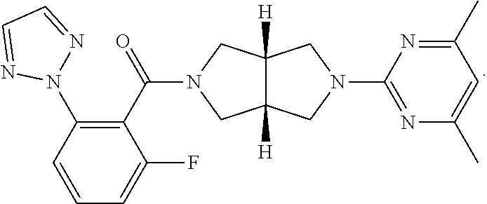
C1=CC=C(F)C(C(=O)N2CC3([H])CN(C4=NC(C)=CC(C)=N4)CC3([H])C2)=C1N1N=CC=N1
